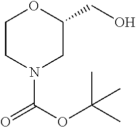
C1CN(C(=O)OC(C)(C)C)CC(CO)O1
